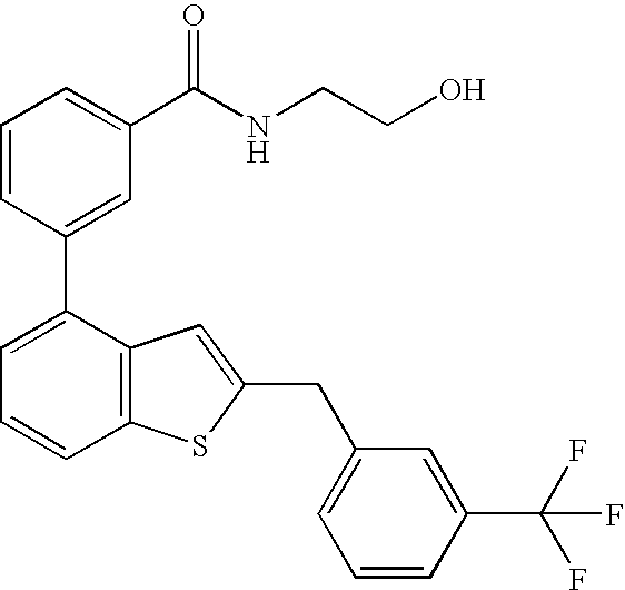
C1=CC(C2=CC=CC3=C2C=C(CC2=CC=CC(C(F)(F)F)=C2)S3)=CC(C(NCCO)=O)=C1
